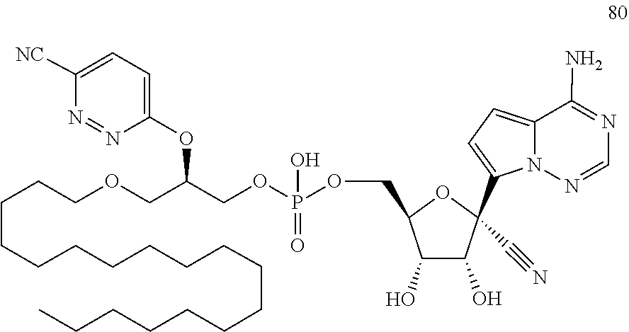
O(CC(OC1=CC=C([NC])N=N1)COCCCCCCCCCCCCCCCCCC)P(OCC1OC(C2=CC=C3C(N)=NC=NN32)(C#N)C(O)C1O)(=O)O
